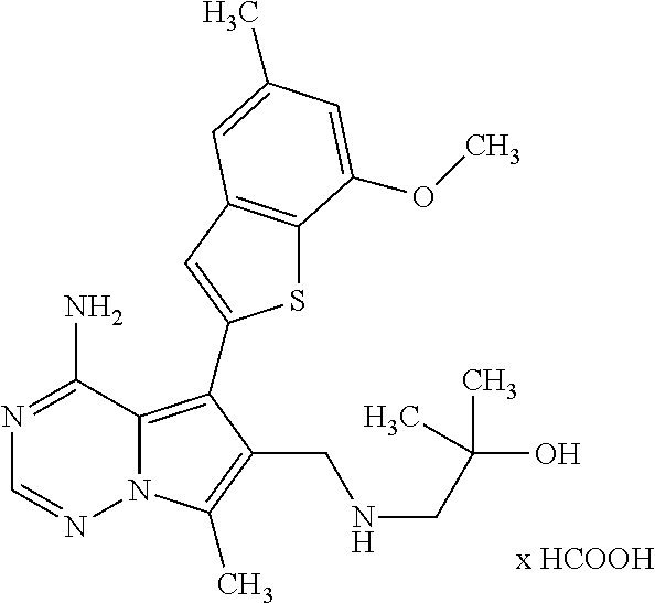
N1=C(N)C2=C(C3=CC4=C(S3)C(OC)=CC(C)=C4)C(CNCC(O)(C)C)=C(C)N2N=C1
